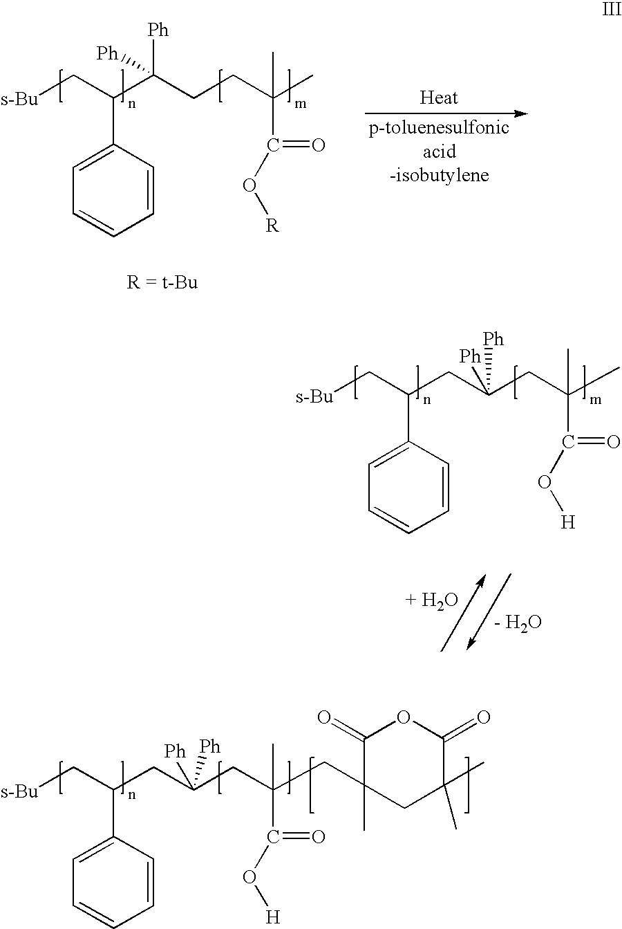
[s-Bu]CC(C(CCC(C)(C)C(=O)O[R])([Ph])[Ph])C1=CC=CC=C1.[s-Bu]CC(CC(CC(C)(C)C(=O)O[H])([Ph])[Ph])C1=CC=CC=C1.[s-Bu]CC(CC(CC(CC1(C)CC(C)(C)C(=O)OC1=O)(C)C(=O)O[H])([Ph])[Ph])C1=CC=CC=C1
